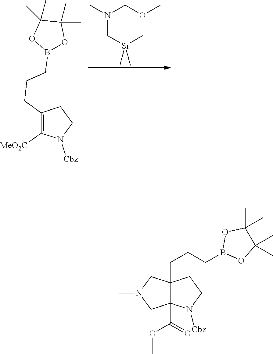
N(C[Si](C)(C)C)(COC)C.C1(CCCB2OC(C)(C)C(C)(C)O2)=C([MeO2C])N([Cbz])CC1.N1(C)CC2(C(=O)OC)C(CCCB3OC(C)(C)C(C)(C)O3)(C1)CCN2[Cbz]
